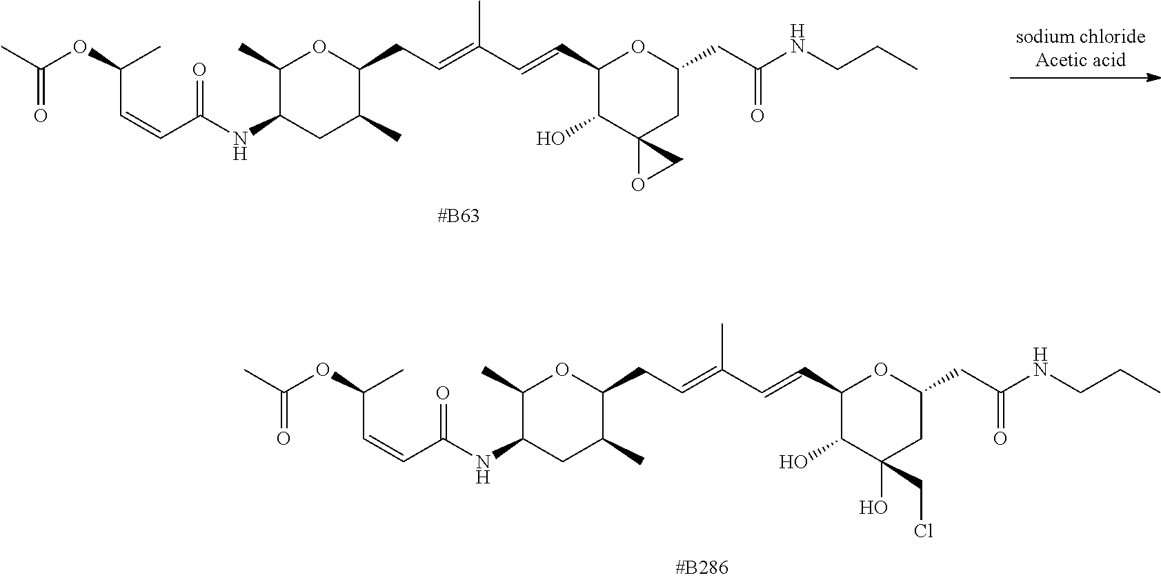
C1(C)C(NC(C=CC(C)OC(C)=O)=O)CC(C)C(CC=C(C=CC2C(O)C(O)(CCl)CC(CC(NCCC)=O)O2)C)O1.C1(C)C(NC(C=CC(C)OC(C)=O)=O)CC(C)C(CC=C(C=CC2C(O)C3(CC(CC(NCCC)=O)O2)OC3)C)O1
